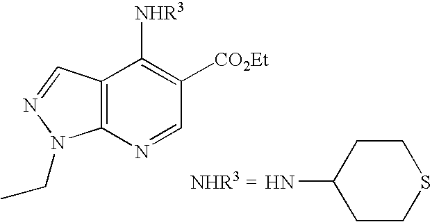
C12=C(N=CC([CO2Et])=C1[NHR3])N(CC)N=C2.C1(N)CCSCC1
